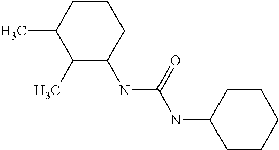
C1(C)C(NC(=O)NC2CCCCC2)CCCC1C
